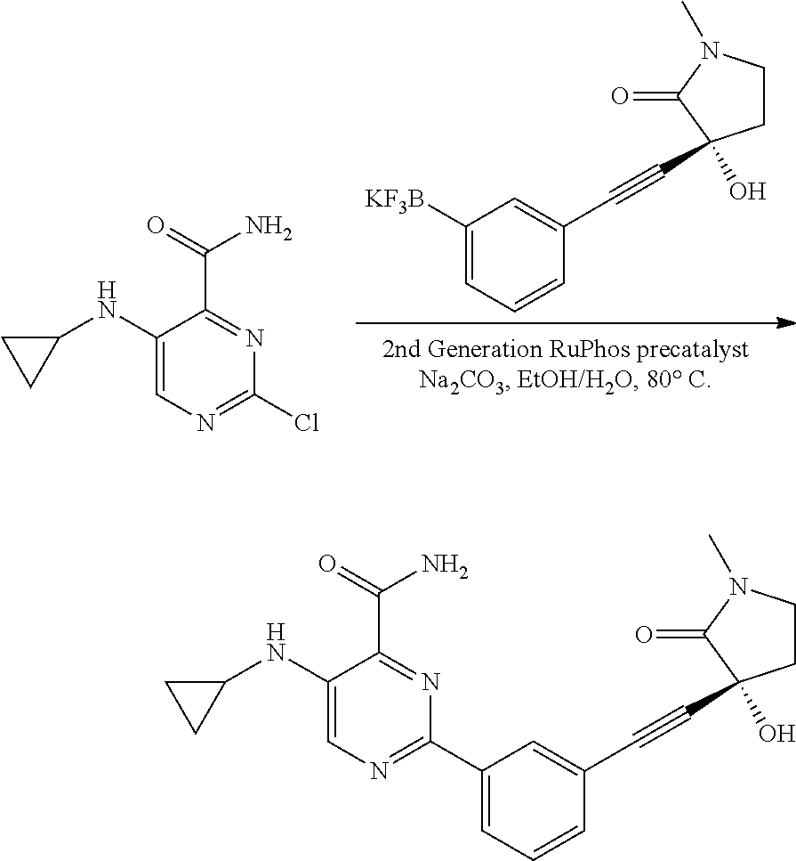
[KF3B]C1=CC=CC(C#CC2(O)CCN(C)C2=O)=C1.C1(NC2CC2)=CN=C(Cl)N=C1C(N)=O.C1(NC2CC2)=CN=C(C2=CC=CC(C#CC3(O)CCN(C)C3=O)=C2)N=C1C(N)=O
